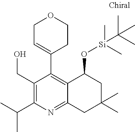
C(C1=C(C(C)C)N=C2C(=C1C1=CCOCC1)C(O[Si](C)(C)C(C)(C)C)CC(C)(C)C2)O
